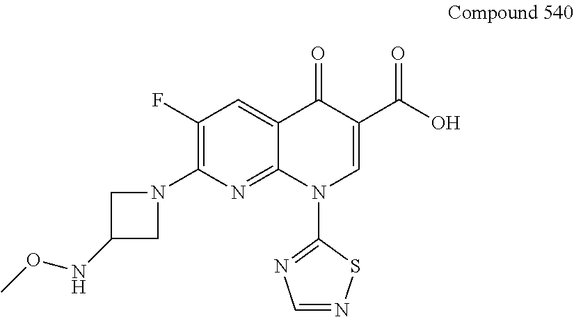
C1(F)=C(N2CC(NOC)C2)N=C2C(=C1)C(=O)C(C(O)=O)=CN2C1=NC=NS1
